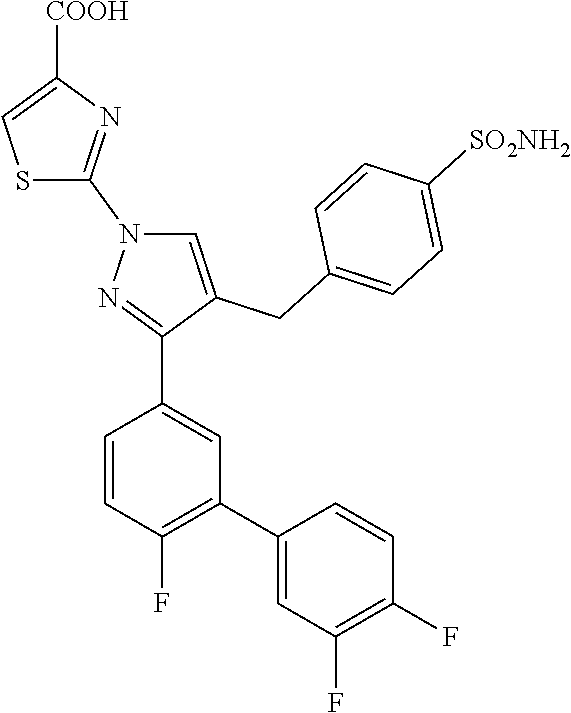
C1=CC(F)=C(C2=CC(F)=C(F)C=C2)C=C1C1=NN(C2=NC([COOH])=CS2)C=C1CC1=CC=C([SO2NH2])C=C1
